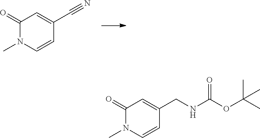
C1(=O)N(C)C=CC(C#N)=C1.C1(=O)N(C)C=CC(CNC(OC(C)(C)C)=O)=C1
